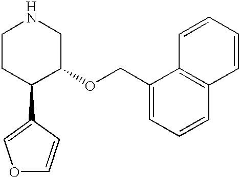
C1CC(C2=COC=C2)C(OCC2=CC=CC3=C2C=CC=C3)CN1
